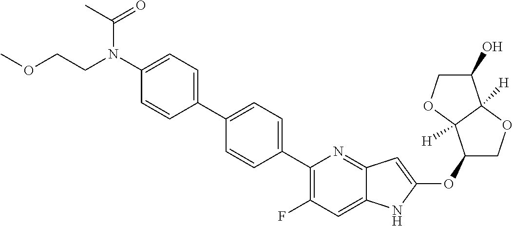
C1(OC2=CC3=NC(C4=CC=C(C5=CC=C(N(CCOC)C(=O)C)C=C5)C=C4)=C(F)C=C3N2)COC2([H])C1([H])OCC2O
